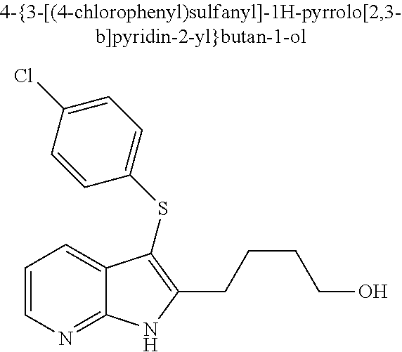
C(C1=C(SC2=CC=C(Cl)C=C2)C2=CC=CN=C2N1)CCCO
